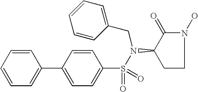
C1=CC=CC(C2=CC=C(S(=O)(=O)N(C3C(=O)N(O)CC3)CC3=CC=CC=C3)C=C2)=C1
